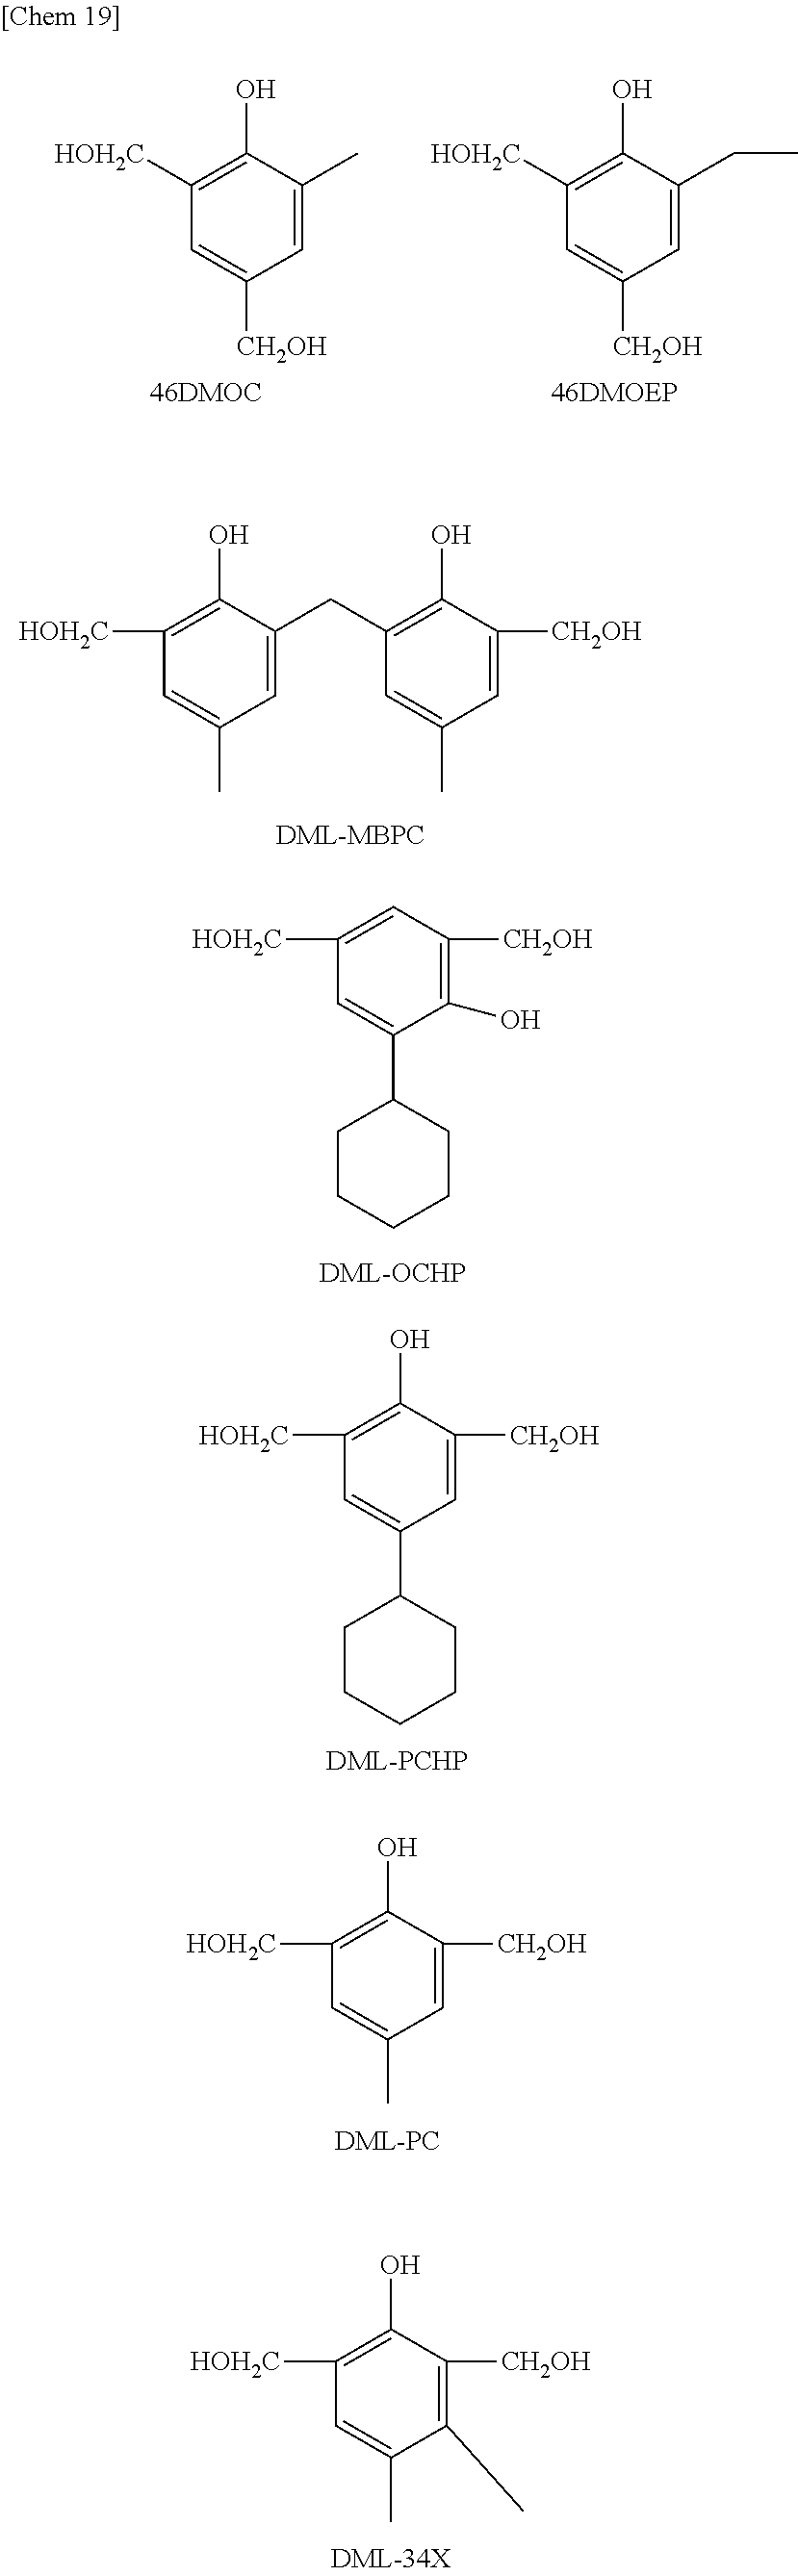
C1([HOH2C])=C(O)C(C)=CC([CH2OH])=C1.C1([HOH2C])=C(O)C(CC)=CC([CH2OH])=C1.C1([HOH2C])=C(O)C(CC2=C(O)C([CH2OH])=CC(C)=C2)=CC(C)=C1.C1([HOH2C])=CC([CH2OH])=C(O)C(C2CCCCC2)=C1.C1([HOH2C])=C(O)C([CH2OH])=CC(C2CCCCC2)=C1.C1([HOH2C])=C(O)C([CH2OH])=CC(C)=C1.C1([HOH2C])=C(O)C([CH2OH])=C(C)C(C)=C1
